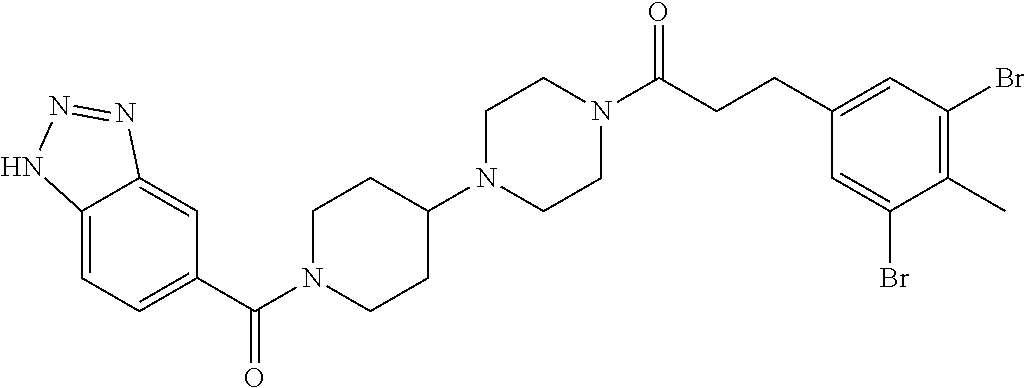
C12=CC=C(C(=O)N3CCC(N4CCN(C(=O)CCC5=CC(Br)=C(C)C(Br)=C5)CC4)CC3)C=C1N=NN2
